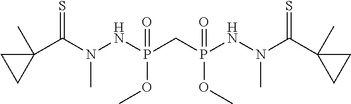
C1(C(N(NP(=O)(OC)CP(=O)(OC)NN(C(C2(C)CC2)=S)C)C)=S)(C)CC1
